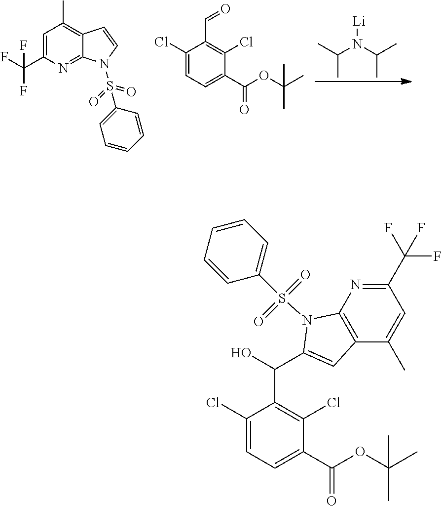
CC(N(C(C)C)[Li])C.C1=C(C(F)(F)F)N=C2C(=C1C)C=CN2S(C1=CC=CC=C1)(=O)=O.C1(Cl)=CC=C(C(OC(C)(C)C)=O)C(Cl)=C1C=O.C1(Cl)=CC=C(C(OC(C)(C)C)=O)C(Cl)=C1C(C1=CC2=C(N1S(C1=CC=CC=C1)(=O)=O)N=C(C(F)(F)F)C=C2C)O
